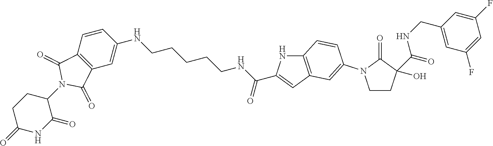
C1CC(O)(C(=O)NCC2=CC(F)=CC(F)=C2)C(=O)N1C1=CC2=C(NC(C(NCCCCCNC3=CC4=C(C=C3)C(=O)N(C3CCC(=O)NC3=O)C4=O)=O)=C2)C=C1
